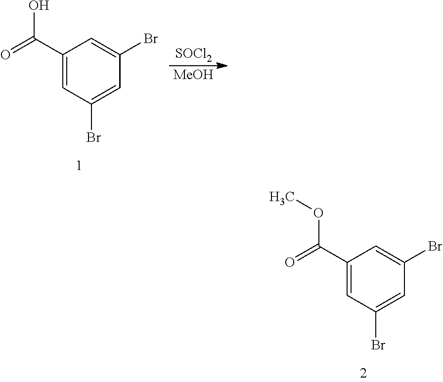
C1=C(Br)C=C(C(O)=O)C=C1Br.[SOCl2].[MeOH].C1=C(Br)C=C(C(OC)=O)C=C1Br
